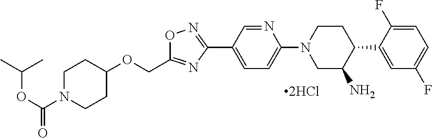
C(OC(N1CCC(OCC2=NC(C3=CC=C(N4CC(N)C(C5=CC(F)=CC=C5F)CC4)N=C3)=NO2)CC1)=O)(C)C.[2HCl]
